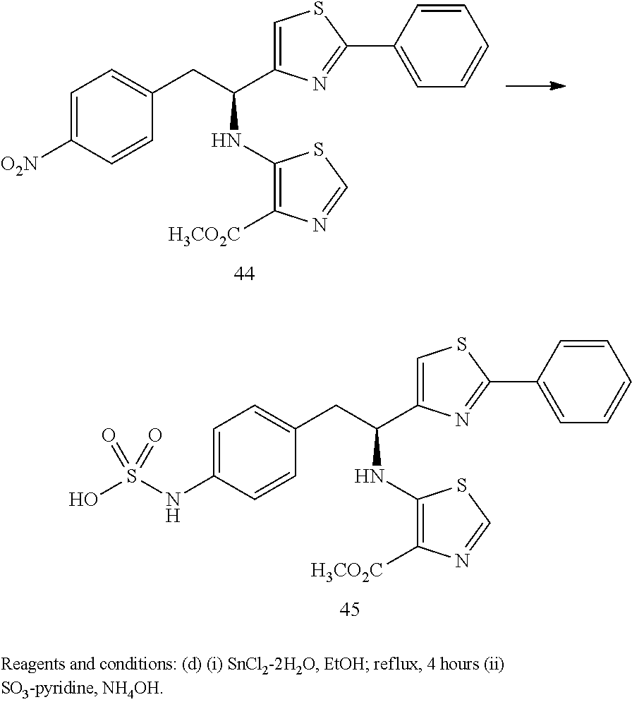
C1=C(NS(O)(=O)=O)C=CC(CC(NC2=C([H3CO2C])N=CS2)C2=CSC(C3=CC=CC=C3)=N2)=C1.C1=C([O2N])C=CC(CC(NC2=C([H3CO2C])N=CS2)C2=CSC(C3=CC=CC=C3)=N2)=C1
